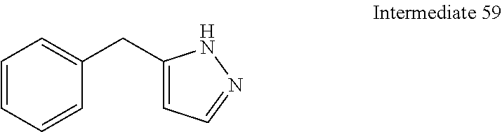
C1=CC=CC(CC2=CC=NN2)=C1
